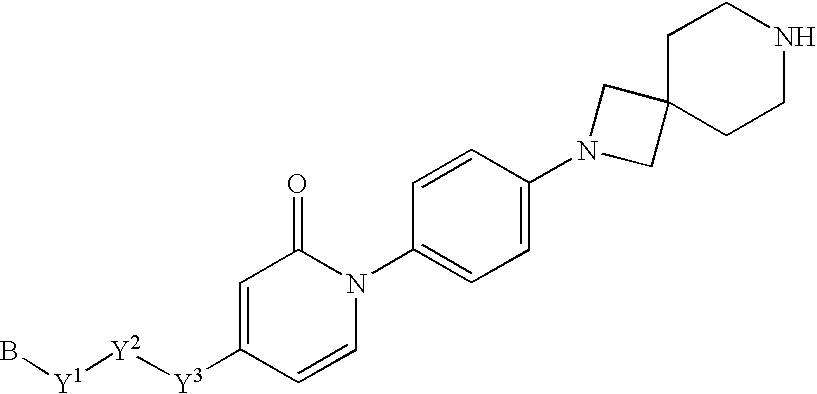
C1C2(CCNC1)CN(C1=CC=C(N3C(=O)C=C([Y3][Y2][Y1]B)C=C3)C=C1)C2
